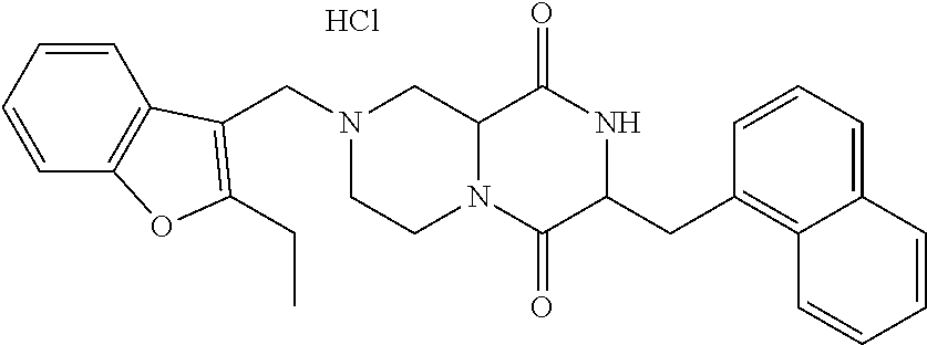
C12N(C(=O)C(CC3=C4C(=CC=C3)C=CC=C4)NC1=O)CCN(CC1=C(CC)OC3=C1C=CC=C3)C2.Cl
